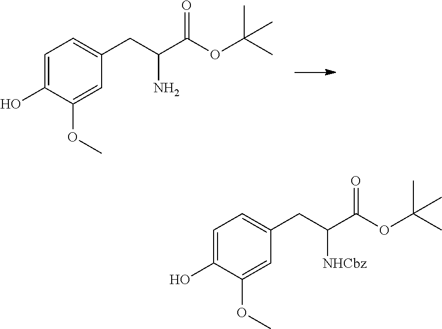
C1=C(O)C(OC)=CC(CC(C(OC(C)(C)C)=O)N)=C1.C1=C(O)C(OC)=CC(CC(C(OC(C)(C)C)=O)[NHCbz])=C1
